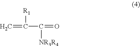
C=C(C(=O)[NR3R4])[R1]
